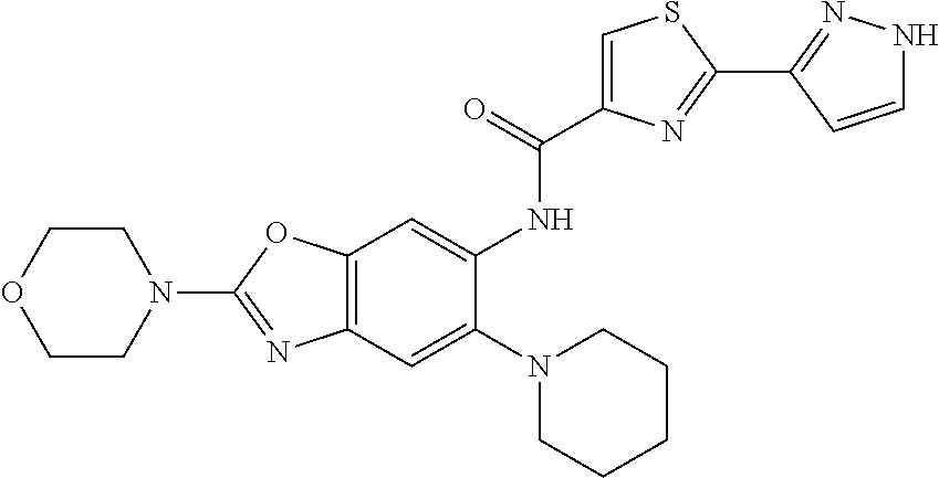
C12=C(OC(N3CCOCC3)=N1)C=C(NC(=O)C1=CSC(C3=NNC=C3)=N1)C(N1CCCCC1)=C2
